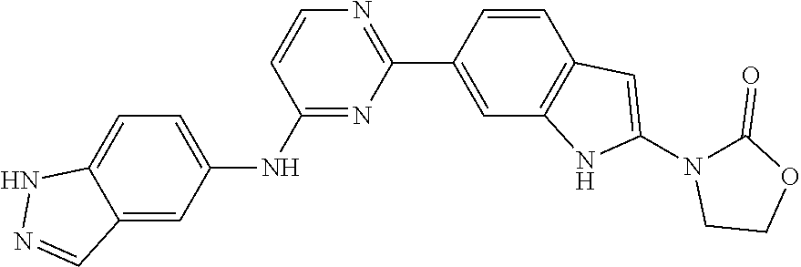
C1=CN=C(C2=CC3=C(C=C2)C=C(N2C(=O)OCC2)N3)N=C1NC1=CC=C2C(=C1)C=NN2
